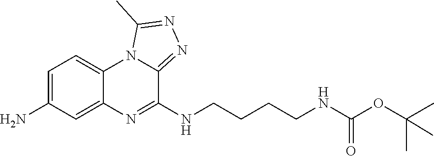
N(CCCCNC(OC(C)(C)C)=O)C1=NC2=CC(N)=CC=C2N2C1=NN=C2C
